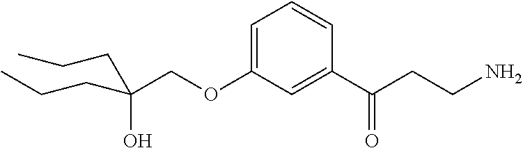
C(OC1=CC=CC(C(CCN)=O)=C1)C(O)(CCC)CCC
